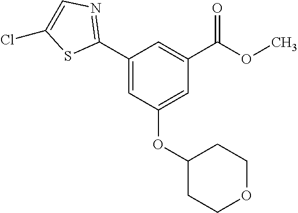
C1=C(OC2CCOCC2)C=C(C2=NC=C(Cl)S2)C=C1C(OC)=O
